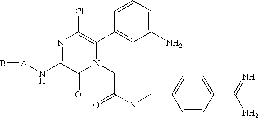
B[A]NC1=NC(Cl)=C(C2=CC(N)=CC=C2)N(CC(NCC2=CC=C(C(=N)N)C=C2)=O)C1=O
